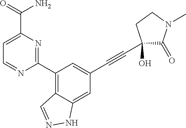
C1=NC(C2=C3C(=CC(C#CC4(O)C(=O)N(C)CC4)=C2)NN=C3)=NC(C(=O)N)=C1
